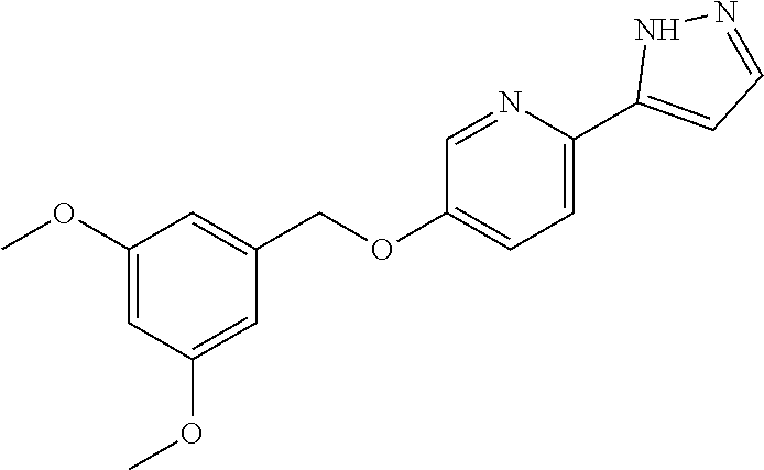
C1=NC(C2=CC=NN2)=CC=C1OCC1=CC(OC)=CC(OC)=C1
